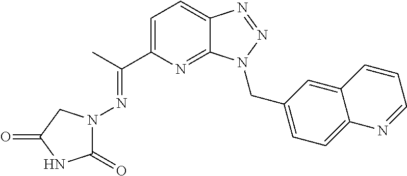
C1=C(C(C)=NN2C(=O)NC(=O)C2)N=C2C(=C1)N=NN2CC1=CC=C2C(=C1)C=CC=N2
